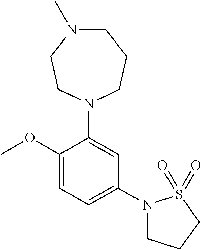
C1(OC)=CC=C(N2CCCS2(=O)=O)C=C1N1CCCN(C)CC1
